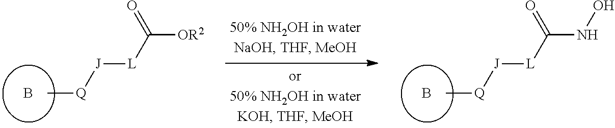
B.C[Q][J][L]C(NO)=O.B.C[Q][J][L]C([OR2])=O
